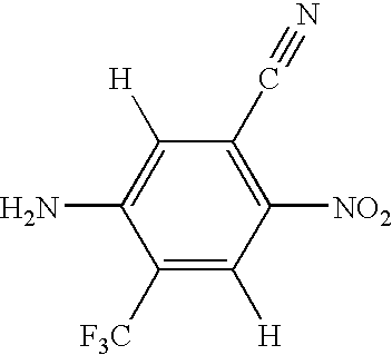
C1([F3C])=C([H])C([NO2])=C(C#N)C([H])=C1N
